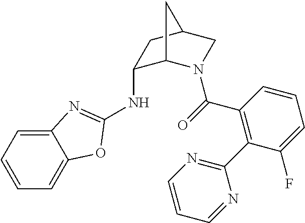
N(C1C2N(C(=O)C3=C(C4=NC=CC=N4)C(F)=CC=C3)CC(C1)C2)C1=NC2=CC=CC=C2O1
